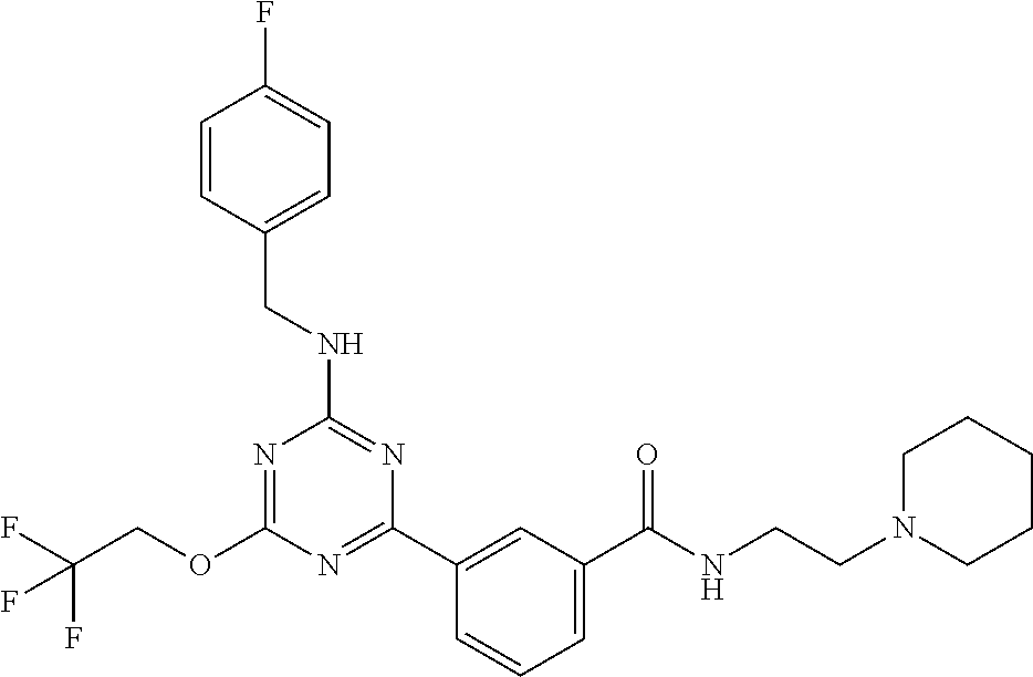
O(C1=NC(NCC2=CC=C(F)C=C2)=NC(C2=CC(C(NCCN3CCCCC3)=O)=CC=C2)=N1)CC(F)(F)F
